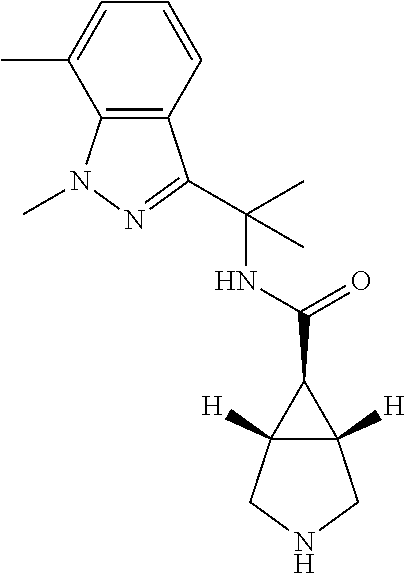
C12([H])C([H])(CNC1)C2C(=O)NC(C)(C)C1=NN(C)C2=C1C=CC=C2C
